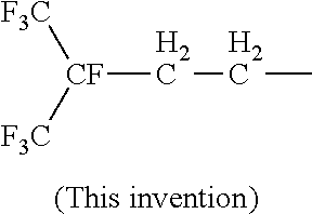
[CF](CCC)([F3C])[F3C].[(This invention)]
